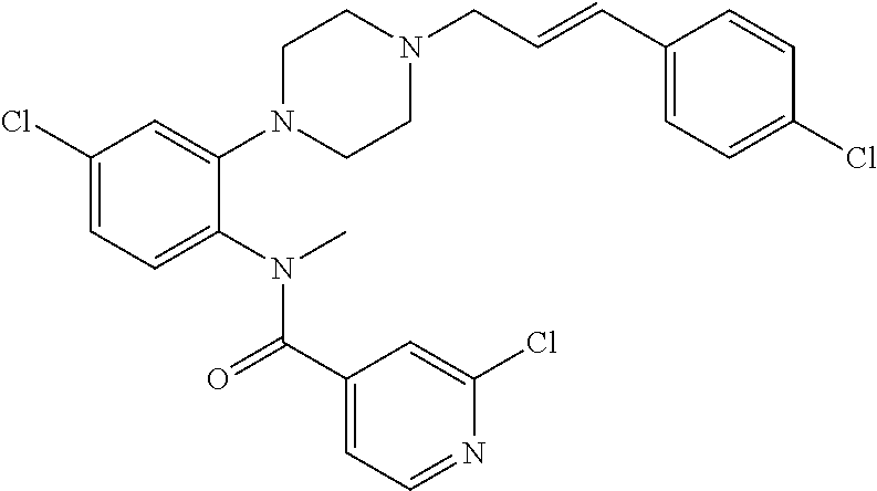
C1(Cl)=CC=C(N(C(C2=CC=NC(Cl)=C2)=O)C)C(N2CCN(CC=CC3=CC=C(Cl)C=C3)CC2)=C1
